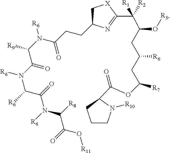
C1CN([R10])C(C(OC(CC(CC(O[R3])C([R2])([R1])C2=NC(CCC(N(C(C(N(C(C(=O)N([R6])C([R8])C(=O)O[R11])[R6])[R6])=O)[R9])[R6])=O)C[X]2)[R6])[R7])=O)C1
